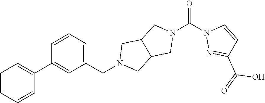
C1=CC=CC(C2=CC(CN3CC4C(C3)CN(C(N3N=C(C(=O)O)C=C3)=O)C4)=CC=C2)=C1
